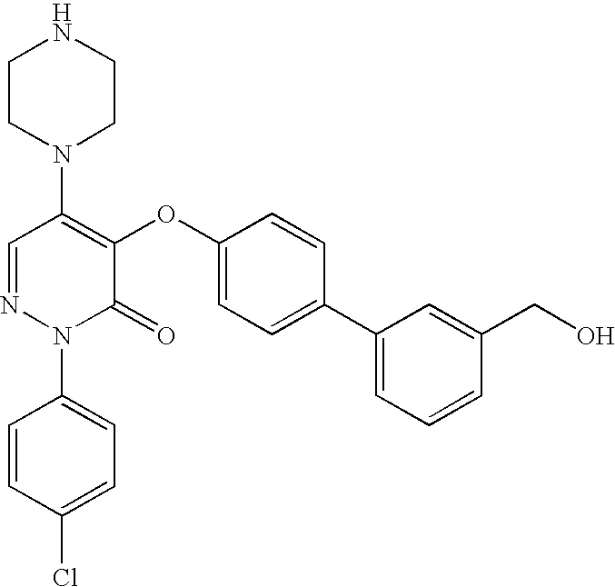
N1(C2=C(OC3=CC=C(C4=CC=CC(CO)=C4)C=C3)C(=O)N(C3=CC=C(Cl)C=C3)N=C2)CCNCC1
